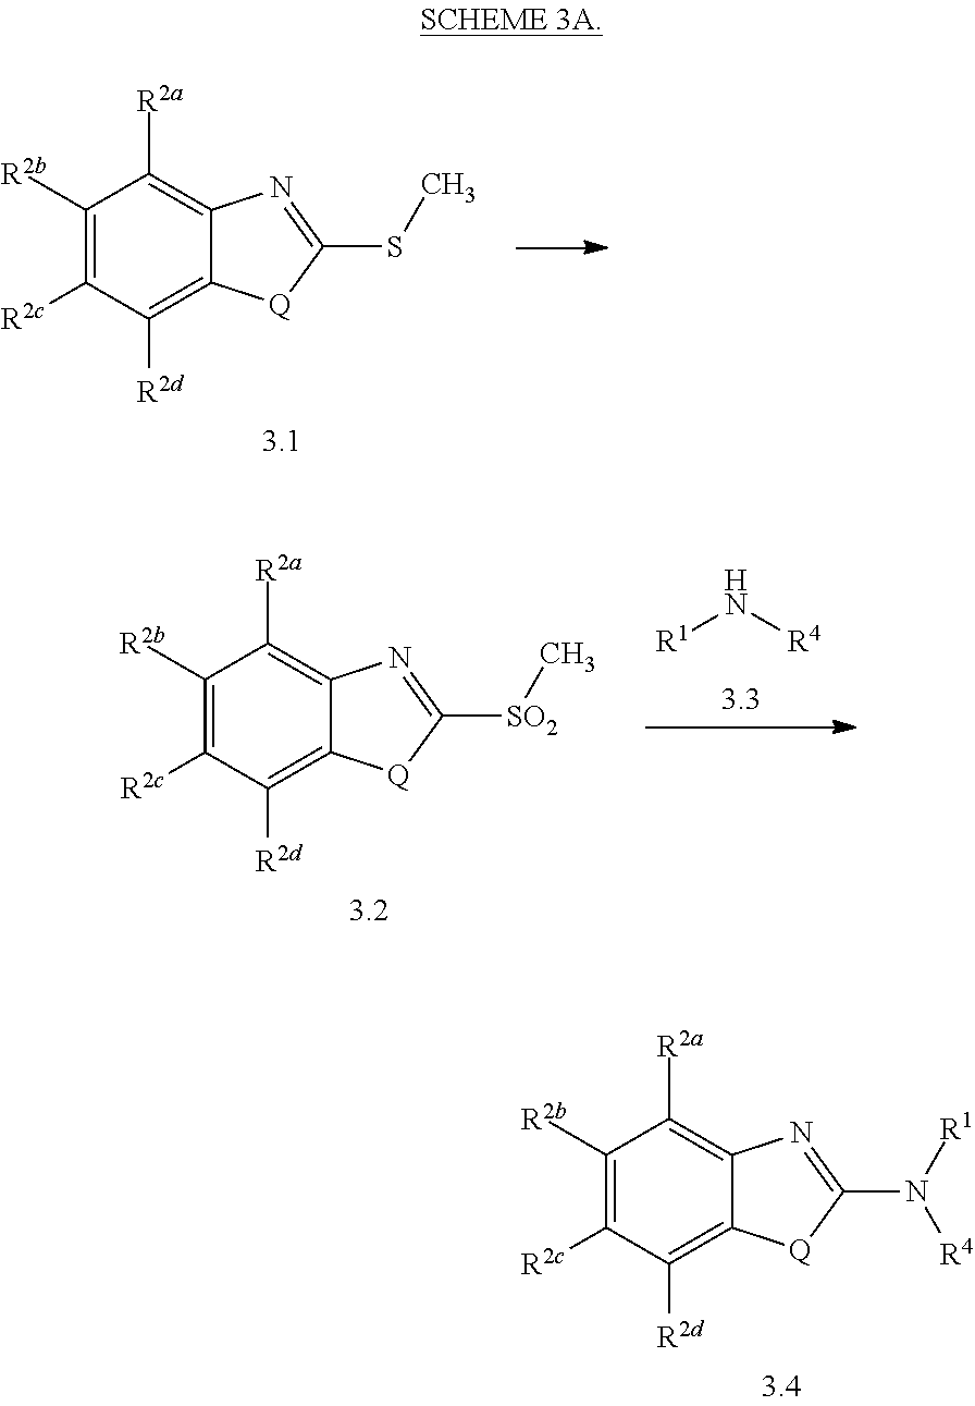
C1([R2b])=C([R2c])C([R2d])=C2C(=C1[R2a])N=C(N([R1])[R4])[Q]2.C1([R2b])=C([R2c])C([R2d])=C2C(=C1[R2a])N=C(SC)[Q]2.C1([R2b])=C([R2c])C([R2d])=C2C(=C1[R2a])N=C([SO2]C)[Q]2.[R1]N[R4]
